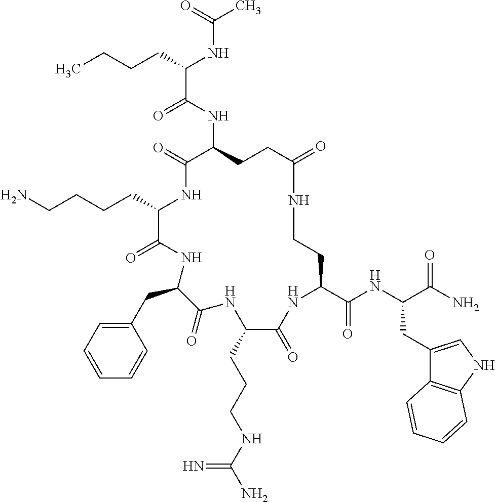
C(C1NC(=O)C(NC(C(CCCC)NC(C)=O)=O)CCC(=O)NCCC(C(NC(C(N)=O)CC2=CNC3=C2C=CC=C3)=O)NC(=O)C(CCCNC(N)=N)NC(=O)C(CC2=CC=CC=C2)NC1=O)CCCN
